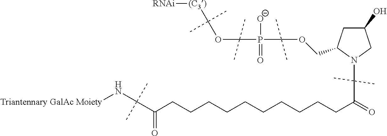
[Triantennary GalAc Moiety]NC(C(CCCCCCCCCCC(=O)C(N1CC(O)CC1COC(P(=O)([O-])C(OC([(C3)][RNAi])(C)C)(C)C)(C)C)(C)C)=O)(C)C
